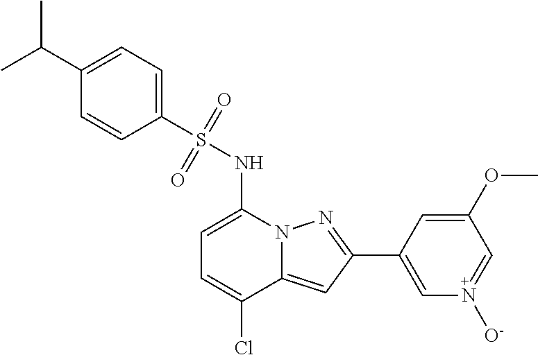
C1(C2=NN3C(=C2)C(Cl)=CC=C3NS(=O)(=O)C2=CC=C(C(C)C)C=C2)=CN([O-])=CC(OC)=C1
